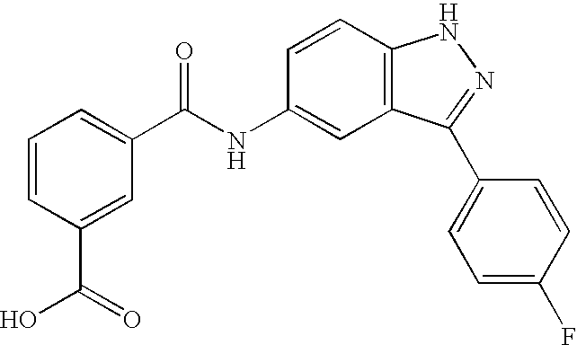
N(C1=CC2=C(C=C1)NN=C2C1=CC=C(F)C=C1)C(=O)C1=CC=CC(C(=O)O)=C1
